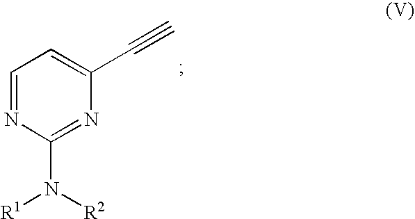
C1=NC(N([R1])[R2])=NC(C#C)=C1
